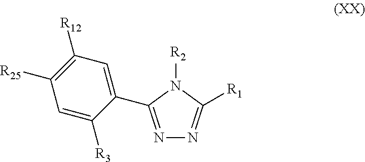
C1=C([R3])C(C2=NN=C([R1])N2[R2])=CC([R12])=C1[R25]
